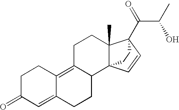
C1C(=O)C=C2C(=C3C(CC2)C24C(C)(CC3)C(C(C(C)O)=O)(C=C2)CC4)C1
